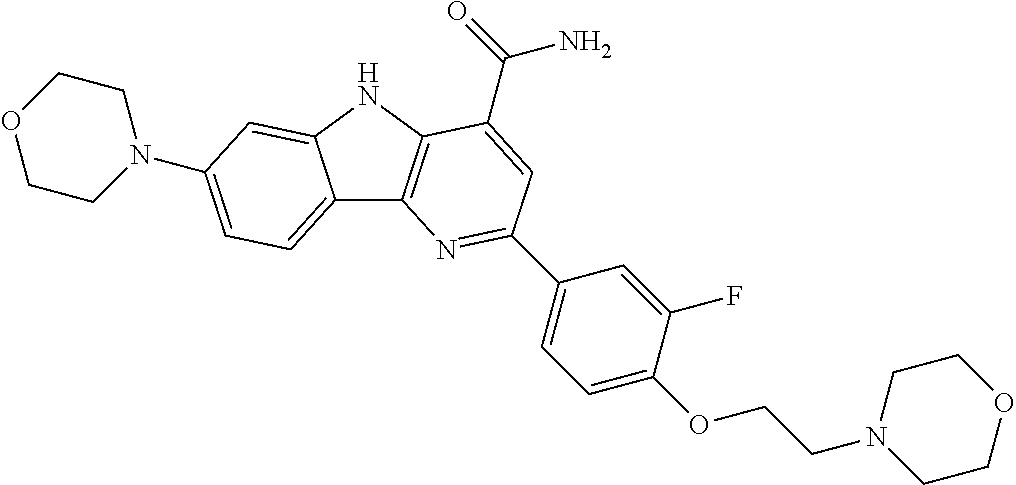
C12=CC=C(N3CCOCC3)C=C1NC1=C2N=C(C2=CC=C(OCCN3CCOCC3)C(F)=C2)C=C1C(=O)N
